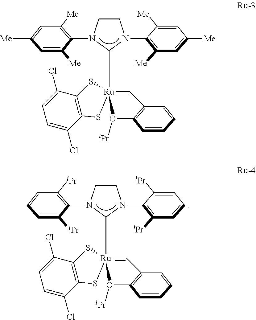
C1CN(C2=C([Me])C=C([Me])C=C2[Me])C([Ru]23(=CC4=C(C=CC=C4)O2[iPr])SC2=C(S3)C(Cl)=CC=C2Cl)N1C1=C([Me])C=C([Me])C=C1[Me].C1CN(C2=C([iPr])C=CC=C2[iPr])C([Ru]23(=CC4=C(C=CC=C4)O2[iPr])SC2=C(S3)C(Cl)=CC=C2Cl)N1C1=C([iPr])C=CC=C1[iPr]
